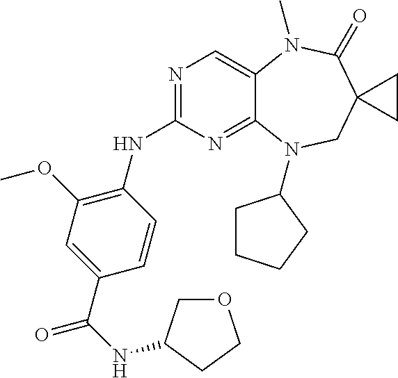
N1=C(NC2=C(OC)C=C(C(NC3COCC3)=O)C=C2)N=C2C(=C1)N(C)C(=O)C1(CN2C2CCCC2)CC1
